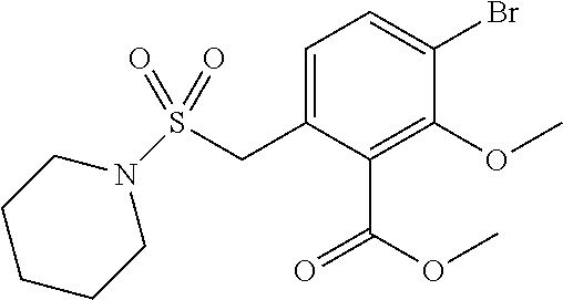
C1=C(CS(N2CCCCC2)(=O)=O)C(C(OC)=O)=C(OC)C(Br)=C1
